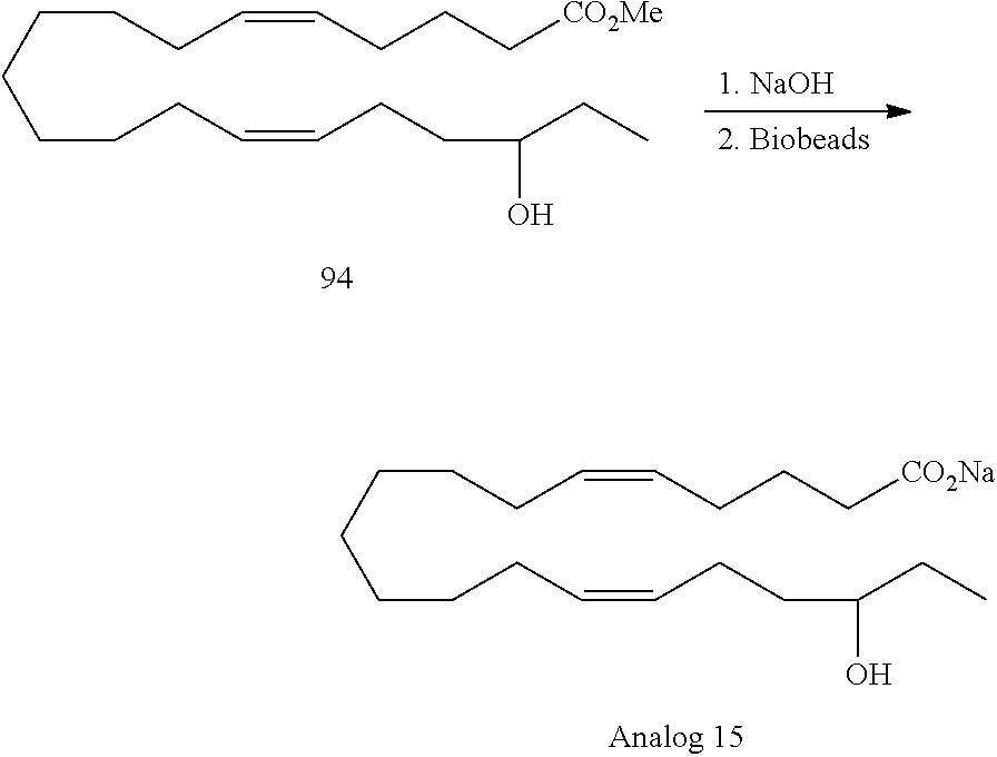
C(CCC=CCCC[CO2Na])CCCCC=CCCC(CC)O.C(CCC=CCCC[CO2Me])CCCCC=CCCC(CC)O
